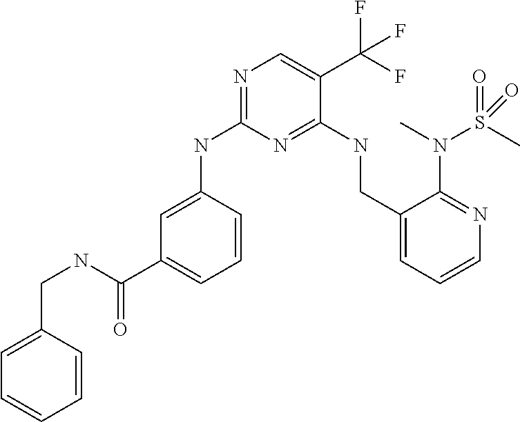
C1=C(NC2=NC=C(C(F)(F)F)C(NCC3=CC=CN=C3N(C)S(C)(=O)=O)=N2)C=CC=C1C(NCC1=CC=CC=C1)=O
